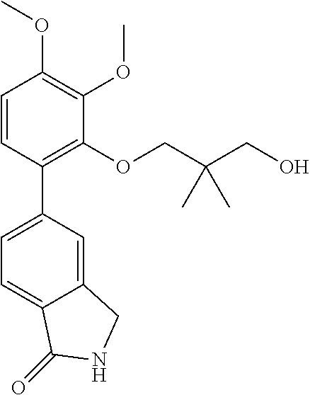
C1=CC(C2=CC=C3C(=C2)CNC3=O)=C(OCC(CO)(C)C)C(OC)=C1OC
